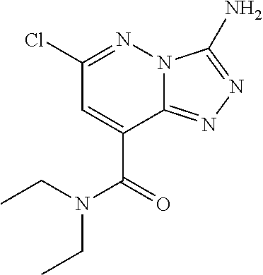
N12C(=NN=C1N)C(C(N(CC)CC)=O)=CC(Cl)=N2
